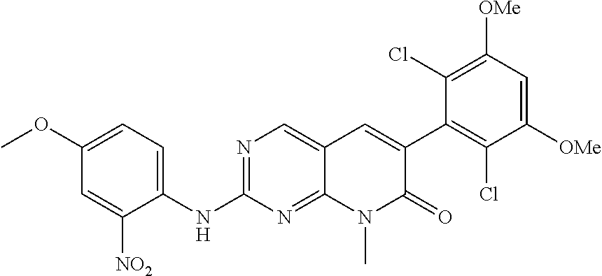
C1(NC2=NC=C3C(=N2)N(C)C(=O)C(C2=C(Cl)C([OMe])=CC([OMe])=C2Cl)=C3)=CC=C(OC)C=C1[NO2]
